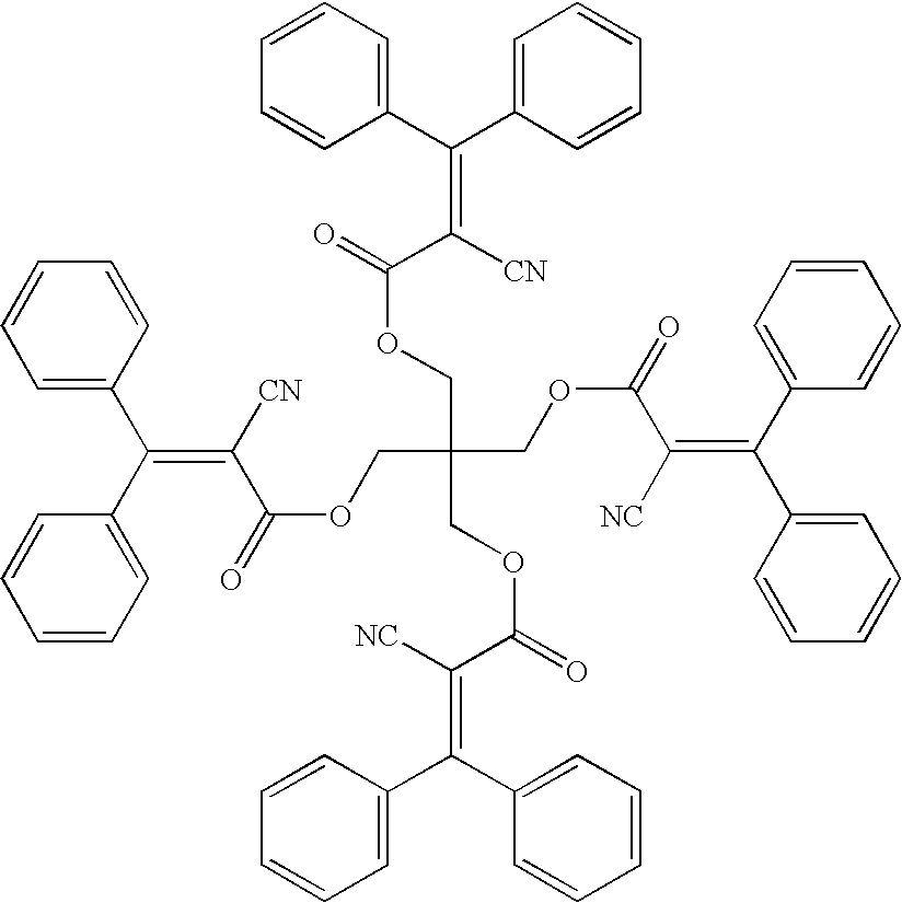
C1=CC=C(C(=C(C(OCC(COC(C(=C(C2=CC=CC=C2)C2=CC=CC=C2)[NC])=O)(COC(C(=C(C2=CC=CC=C2)C2=CC=CC=C2)[NC])=O)COC(C(=C(C2=CC=CC=C2)C2=CC=CC=C2)[CN])=O)=O)[CN])C2=CC=CC=C2)C=C1
